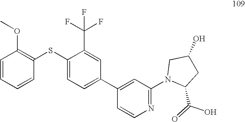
C1=CC=CC(SC2=CC=C(C3=CC(N4C(C(=O)O)CC(O)C4)=NC=C3)C=C2C(F)(F)F)=C1OC
